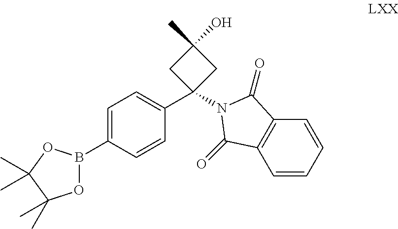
C1=C(B2OC(C)(C)C(C)(C)O2)C=CC(C2(N3C(=O)C4=C(C=CC=C4)C3=O)CC(O)(C)C2)=C1
